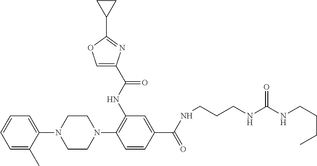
C1(N2CCN(C3=C(NC(=O)C4=COC(C5CC5)=N4)C=C(C(=O)NCCCNC(NCCCC)=O)C=C3)CC2)=CC=CC=C1C
